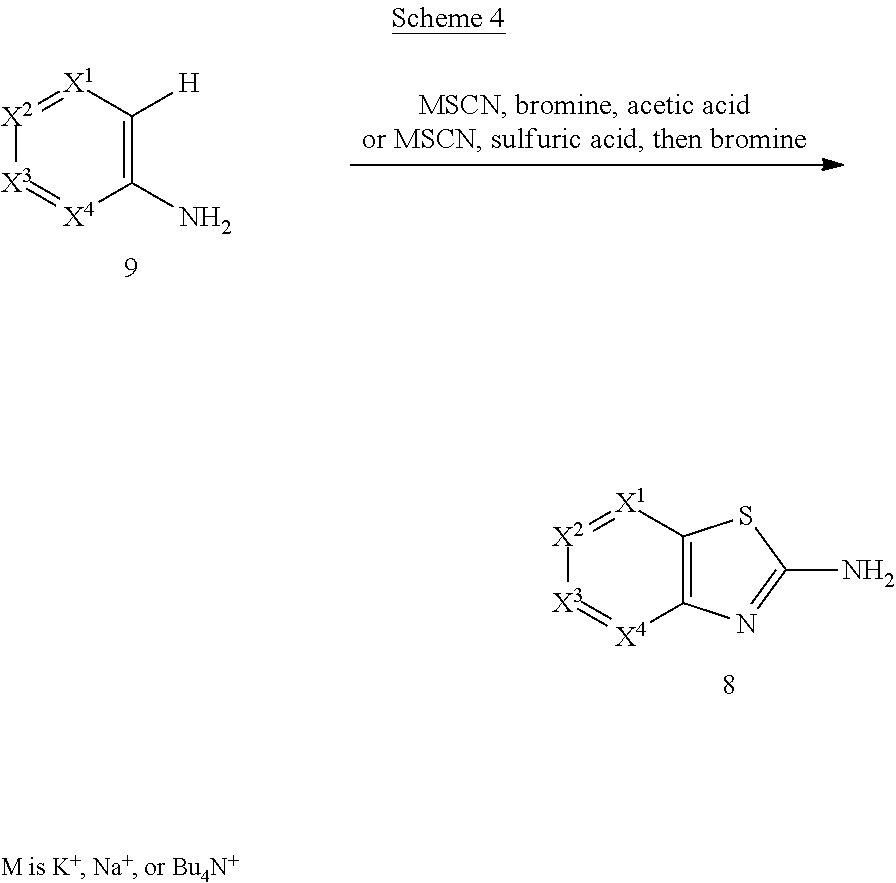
[X2]1=[X1]C2=C([X4]=[X3]1)N=C(N)S2.[X2]1=[X1]C([H])=C(N)[X4]=[X3]1
